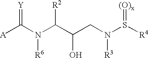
[A]C(N(C(C(CN(S([R4])=[(O)x])[R3])O)[R2])[R6])=[Y]
